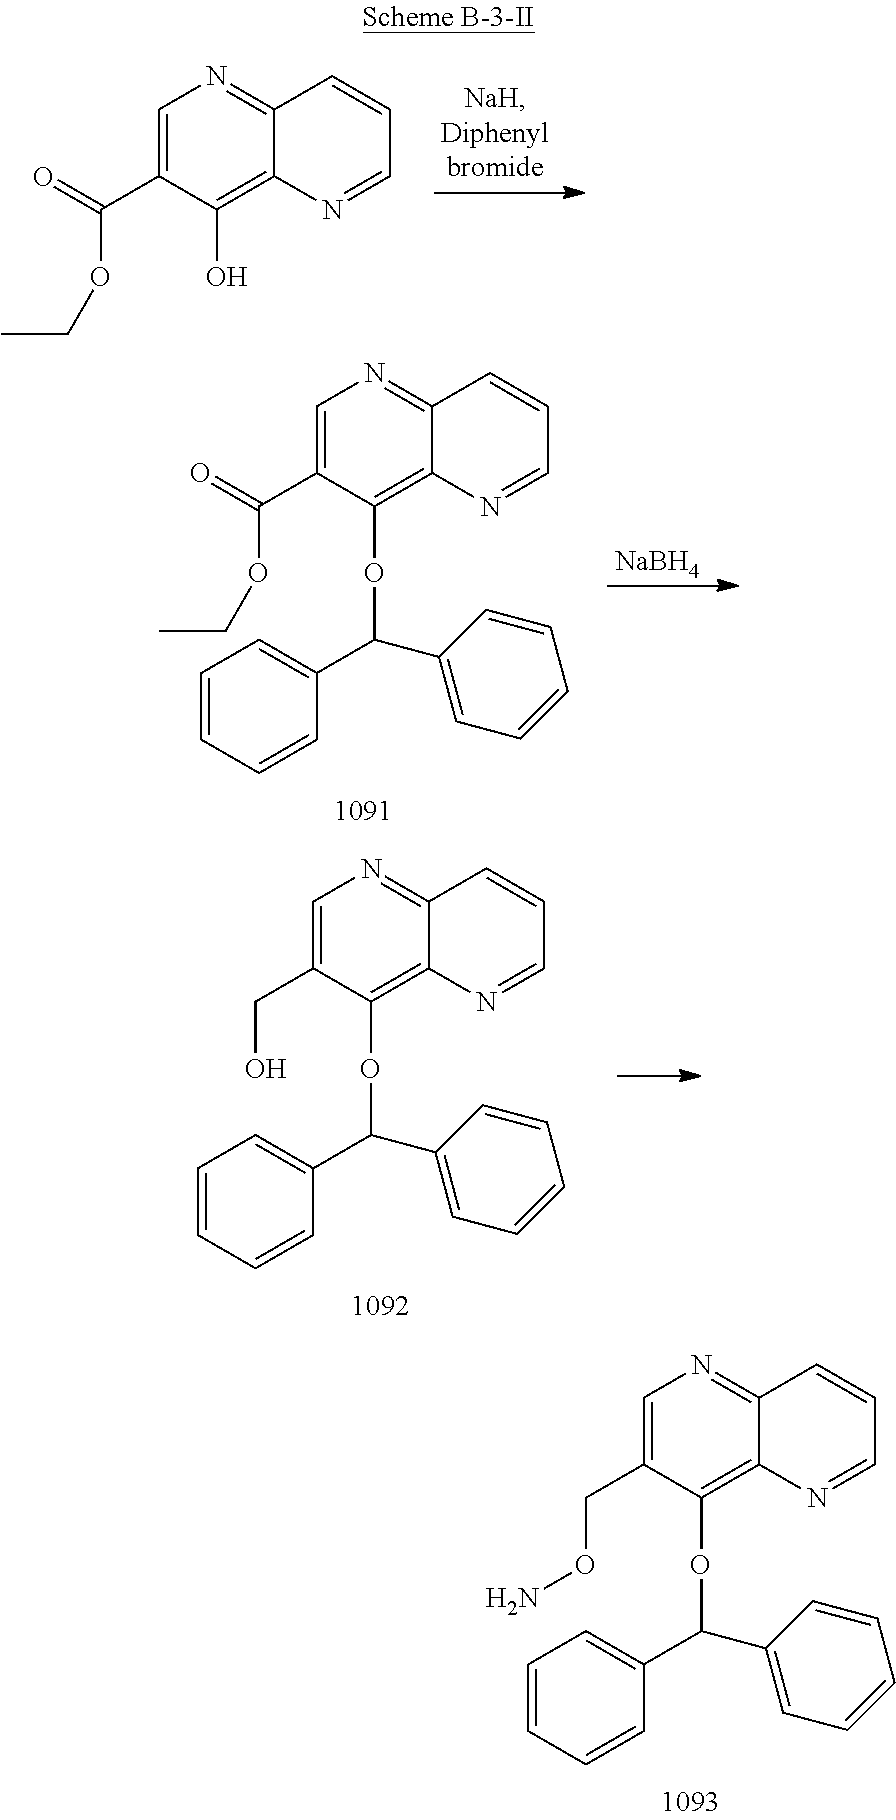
C1=C(CON)C(OC(C2=CC=CC=C2)C2=CC=CC=C2)=C2C(=N1)C=CC=N2.C1=C(C(=O)OCC)C(O)=C2C(=N1)C=CC=N2.C1=C(C(=O)OCC)C(OC(C2=CC=CC=C2)C2=CC=CC=C2)=C2C(=N1)C=CC=N2.[NaBH4].C1=C(CO)C(OC(C2=CC=CC=C2)C2=CC=CC=C2)=C2C(=N1)C=CC=N2
